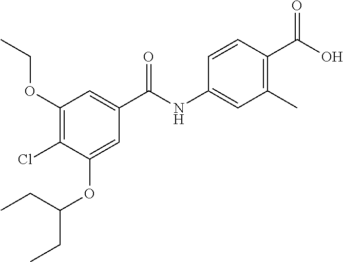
C1(OCC)=C(Cl)C(OC(CC)CC)=CC(C(NC2=CC(C)=C(C(O)=O)C=C2)=O)=C1
